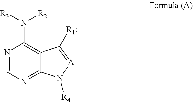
N1=CN=C2C(=C1N([R3])[R2])C([R1])=[A]N2[R4]
